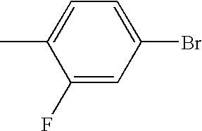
C1(F)=CC(Br)=CC=C1C
